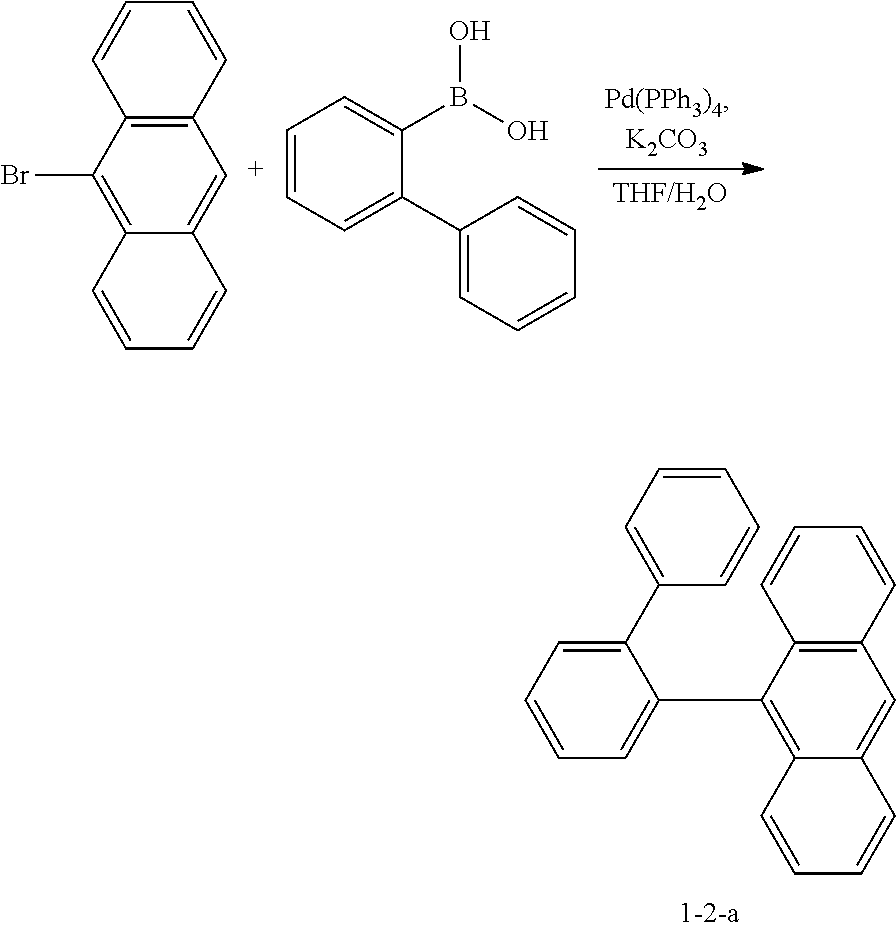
C12=C(C(Br)=C3C(=[C+]1)C=CC=C3)C=CC=C2.C1=CC=C(C2=CC=CC=C2)C(B(O)O)=C1.C12=C(C(C3=CC=CC=C3C3=CC=CC=C3)=C3C(=C1)C=CC=C3)C=CC=C2
